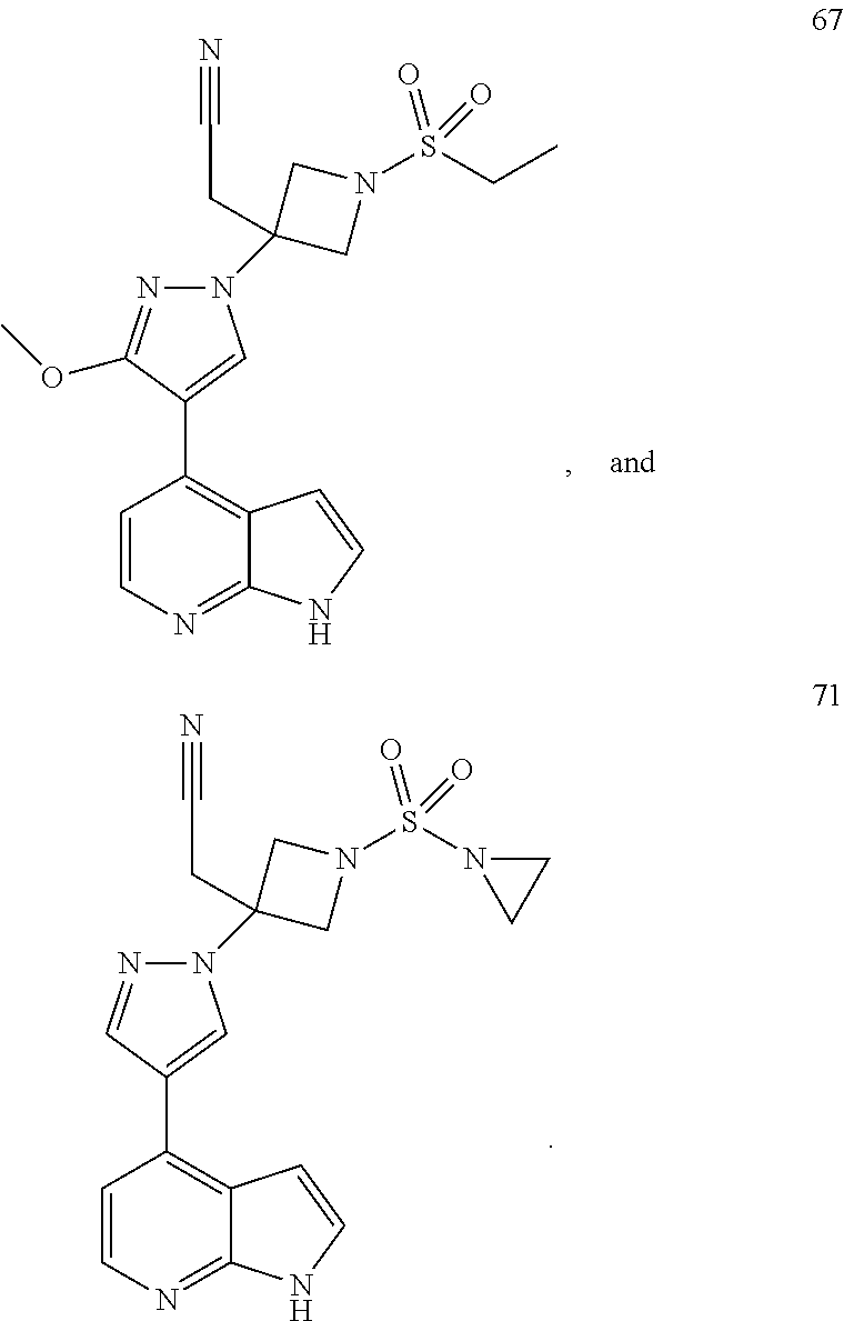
C1=CC(C2=CN(C3(CC#N)CN(S(=O)(N4CC4)=O)C3)N=C2)=C2C(=N1)NC=C2.C1=CC(C2=CN(C3(CC#N)CN(S(=O)(CC)=O)C3)N=C2OC)=C2C(=N1)NC=C2
